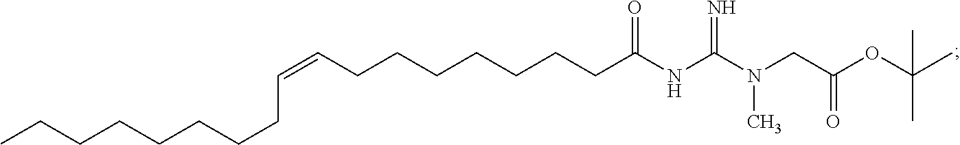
C(CCCC(=O)NC(N(CC(OC(C)(C)C)=O)C)=N)CCCC=CCCCCCCCC
